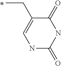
N1C(=O)NC(=O)C(CC)=C1
